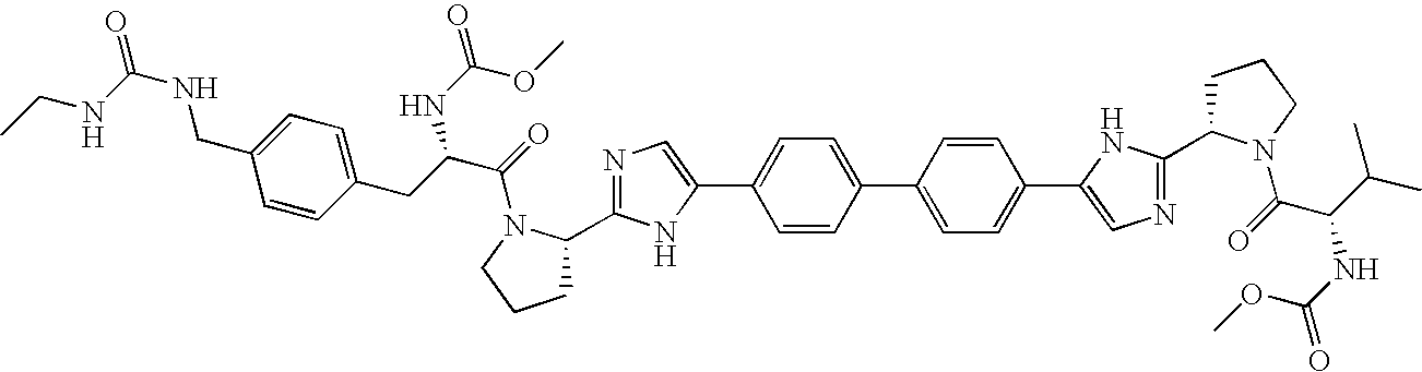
C1=CC(C2=CC=C(C3=CN=C(C4CCCN4C(=O)C(C(C)C)NC(=O)OC)N3)C=C2)=CC=C1C1=CN=C(C2CCCN2C(=O)C(CC2=CC=C(CNC(=O)NCC)C=C2)NC(=O)OC)N1
